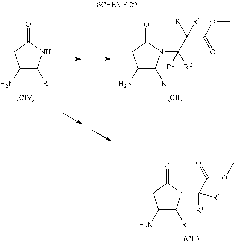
C1(N)C([R])N(C([R1])(C(=O)OC)[R2])C(=O)C1.[(CII)].C1(N)C([R])NC(=O)C1.[(CIV)].C1(N)C([R])N(C(C(C(OC)=O)([R1])[R2])([R2])[R1])C(=O)C1.[(CII)]
